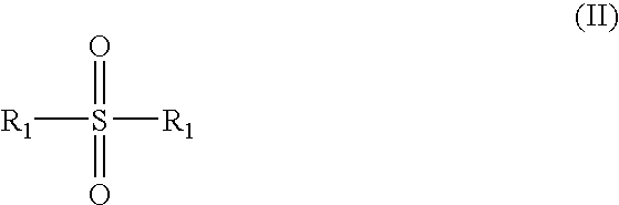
O=S(=O)([R1])[R1]
